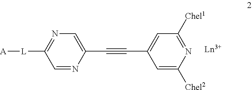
[A][L]C1=NC=C(C#CC2=CC([Chel1])=NC([Chel2])=C2)N=C1
